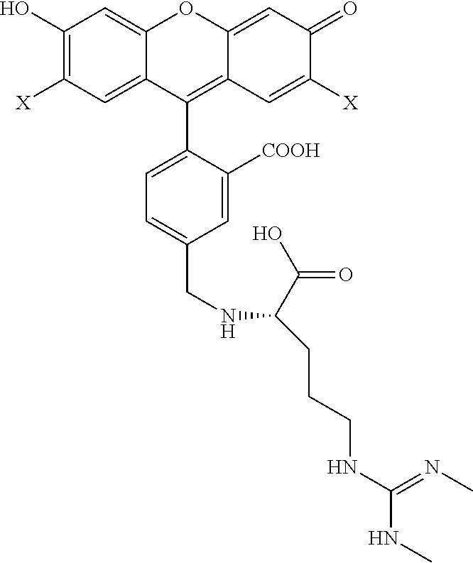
C1(O)=C([X])C=C2C(=C1)OC1=CC(=O)C([X])=CC1=C2C1=CC=C(CNC(CCCNC(=NC)NC)C(O)=O)C=C1[COOH]
